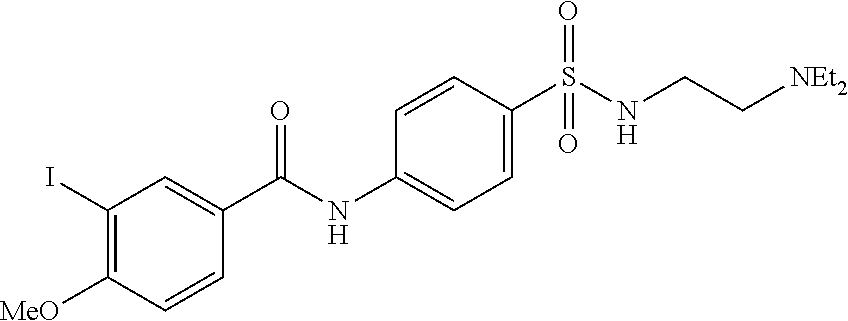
C1(I)=C([MeO])C=CC(C(NC2=CC=C(S(NCC[NEt2])(=O)=O)C=C2)=O)=C1
